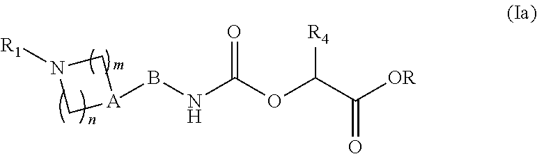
N1([R1])C[A](BNC(OC(C([OR])=O)[R4])=O)C1
